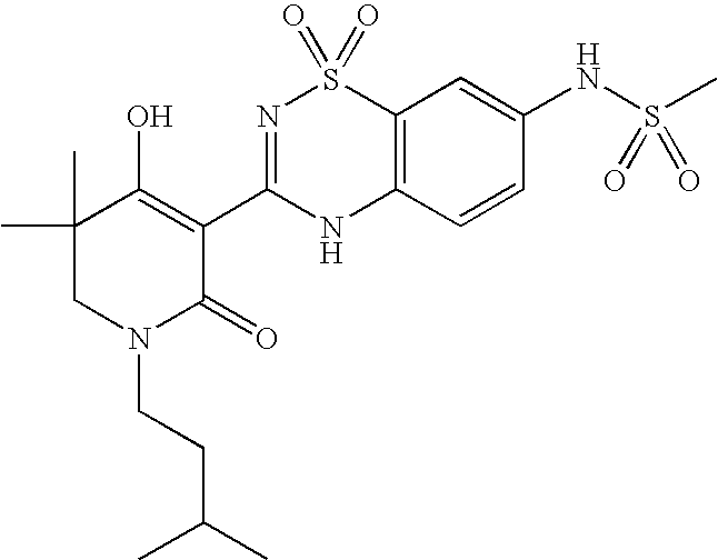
C12=C(C=CC(NS(C)(=O)=O)=C1)NC(C1=C(O)C(C)(C)CN(CCC(C)C)C1=O)=NS2(=O)=O
